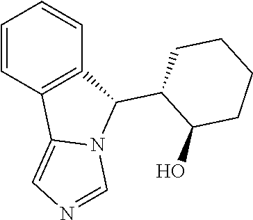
C1=CC2=C(C=C1)C(C1C(O)CCCC1)N1C2=CN=C1
